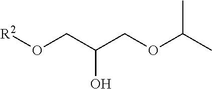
O(CC(CO[R2])O)C(C)C
